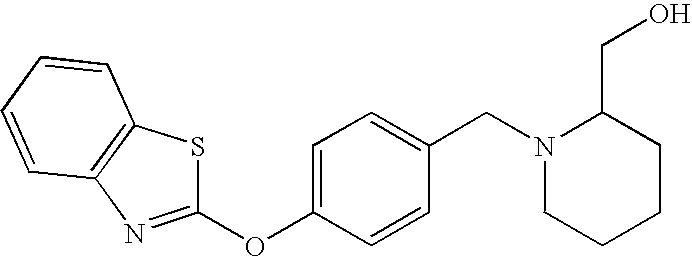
C1=C(OC2=NC3=C(S2)C=CC=C3)C=CC(CN2CCCCC2CO)=C1
